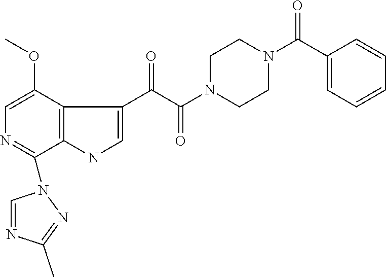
C1(C(N2CCN(C(C(=O)C3=CNC4=C3C(OC)=CN=C4N3C=NC(C)=N3)=O)CC2)=O)=CC=CC=C1
